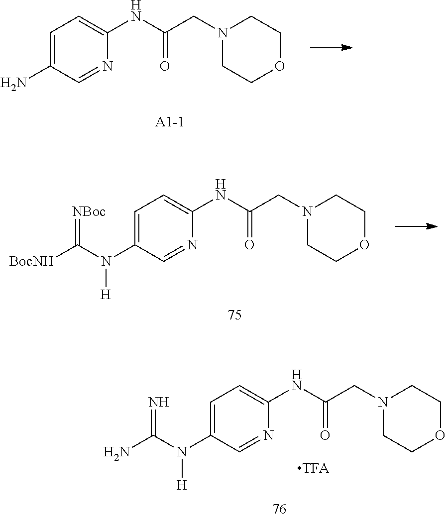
C1=C(N)C=NC(NC(=O)CN2CCOCC2)=C1.C1=C(N(C([BocNH])=[NBoc])[H])C=NC(NC(=O)CN2CCOCC2)=C1.C1=C(N(C(N)=N)[H])C=NC(NC(=O)CN2CCOCC2)=C1
